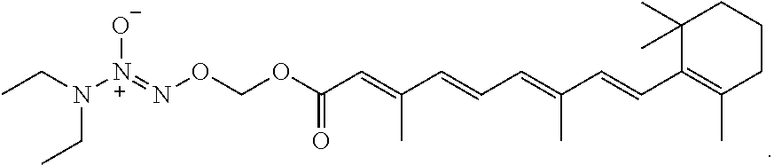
CCN([N+](=NOCOC(C=C(C=CC=C(C=CC1=C(C)CCCC1(C)C)C)C)=O)[O-])CC
